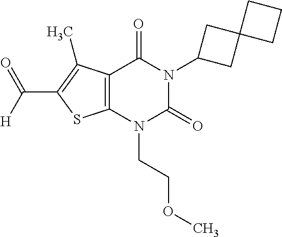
C12=C(N(CCOC)C(=O)N(C3CC4(C3)CCC4)C1=O)SC(C([H])=O)=C2C
